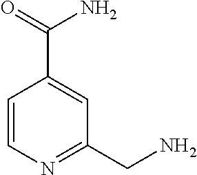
C1=CN=C(CN)C=C1C(N)=O
